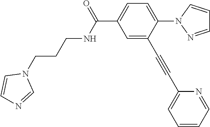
C1=C(C#CC2=CC=CC=N2)C(N2N=CC=C2)=CC=C1C(NCCCN1C=CN=C1)=O
